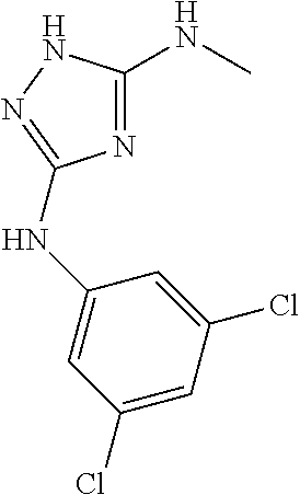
N1=C(NC)NN=C1NC1=CC(Cl)=CC(Cl)=C1
